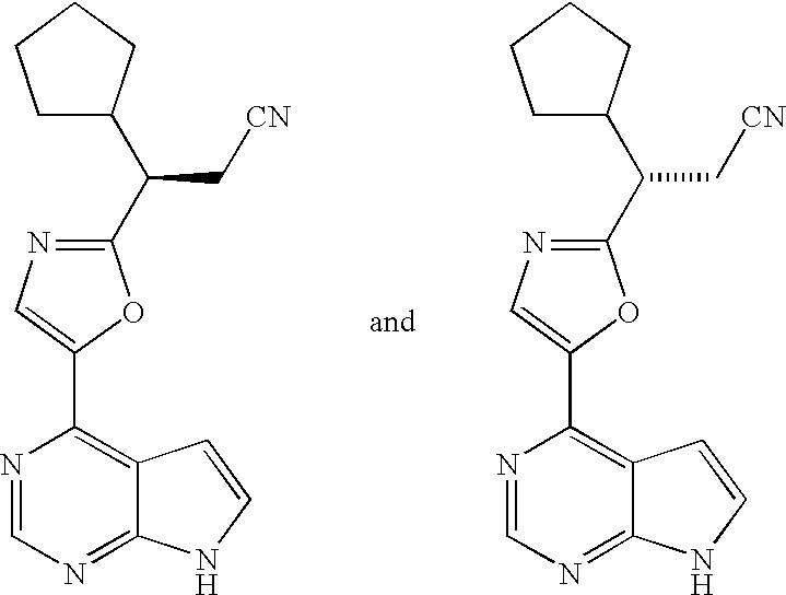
C1(C(C2CCCC2)C[CN])=NC=C(C2=C3C(=NC=N2)NC=C3)O1.C1(C(C2CCCC2)C[CN])=NC=C(C2=C3C(=NC=N2)NC=C3)O1
